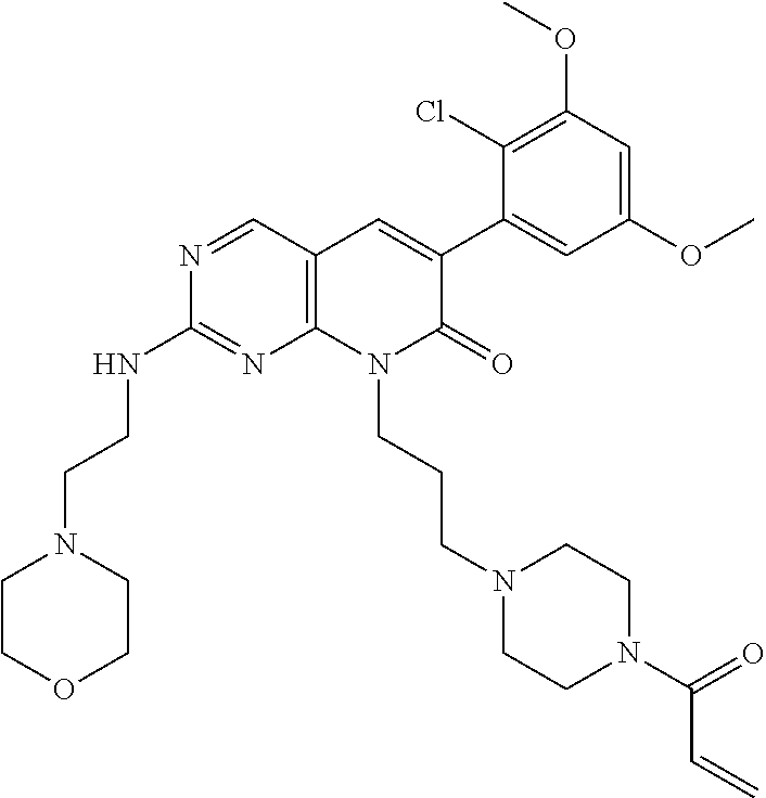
C1(NCCN2CCOCC2)=NC2=C(C=C(C3=CC(OC)=CC(OC)=C3Cl)C(=O)N2CCCN2CCN(C(C=C)=O)CC2)C=N1
